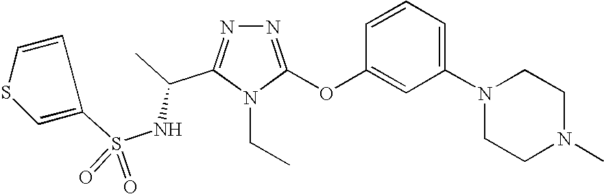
N1=C(OC2=CC(N3CCN(C)CC3)=CC=C2)N(CC)C(C(C)NS(=O)(=O)C2=CSC=C2)=N1
